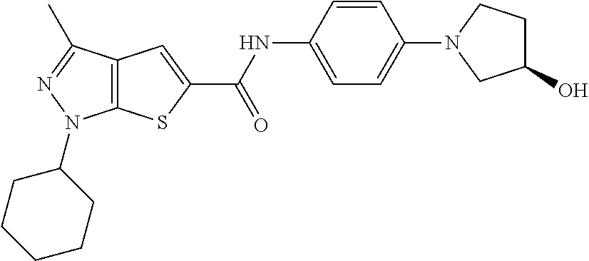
C1=C(NC(=O)C2=CC3=C(S2)N(C2CCCCC2)N=C3C)C=CC(N2CCC(O)C2)=C1
